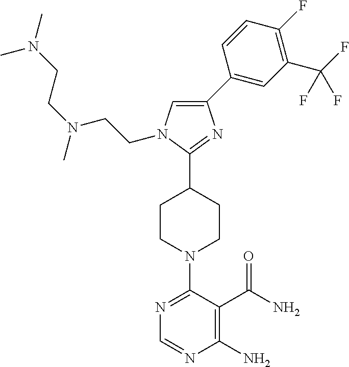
C1=C(C2=CC(C(F)(F)F)=C(F)C=C2)N=C(C2CCN(C3=NC=NC(N)=C3C(N)=O)CC2)N1CCN(CCN(C)C)C
